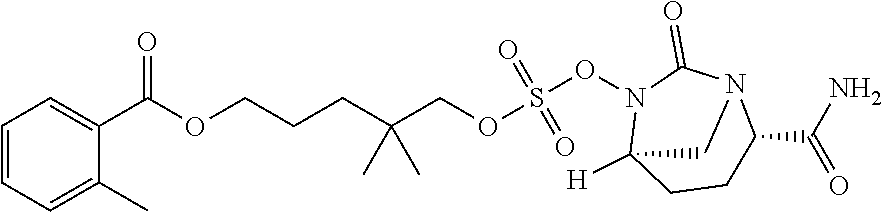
C(C(CCCOC(C1=CC=CC=C1C)=O)(C)C)OS(ON1C(=O)N2C(C(=O)N)CCC1([H])C2)(=O)=O
